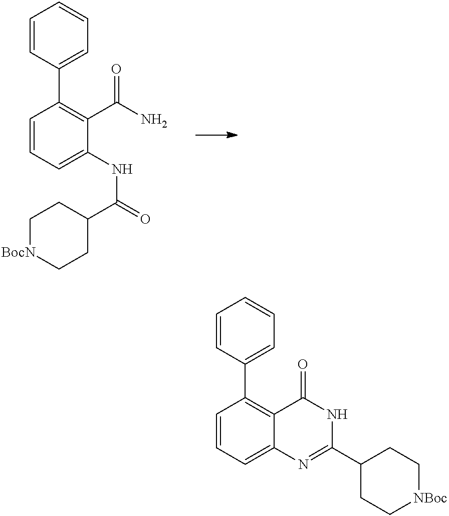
C1=CC=C(NC(=O)C2CC[BocN]CC2)C(C(N)=O)=C1C1=CC=CC=C1.C1=CC=C2C(=C1C1=CC=CC=C1)C(=O)NC(C1CC[NBoc]CC1)=N2
